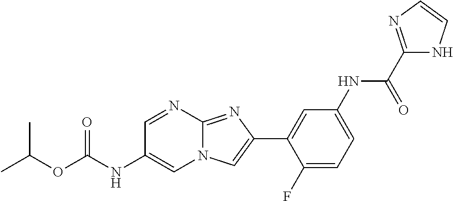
C1=NC2=NC(C3=CC(NC(C4=NC=CN4)=O)=CC=C3F)=CN2C=C1NC(OC(C)C)=O
